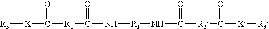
[R3][X]C(=O)[R2]C(N[R1]NC(=O)[R2]C([X][R3])=O)=O
